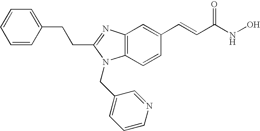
C(C1=NC2=C(N1CC1=CC=CN=C1)C=CC(C=CC(NO)=O)=C2)CC1=CC=CC=C1
